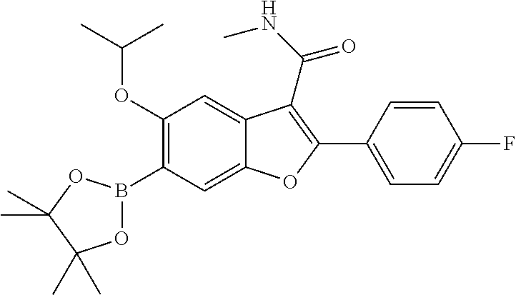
C12=CC(B3OC(C)(C)C(C)(C)O3)=C(OC(C)C)C=C1C(C(NC)=O)=C(C1=CC=C(F)C=C1)O2
